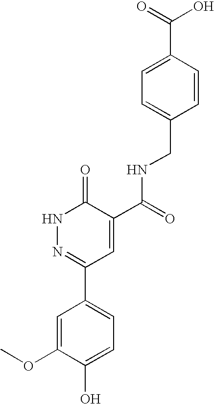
N1N=C(C2=CC=C(O)C(OC)=C2)C=C(C(=O)NCC2=CC=C(C(=O)O)C=C2)C1=O
